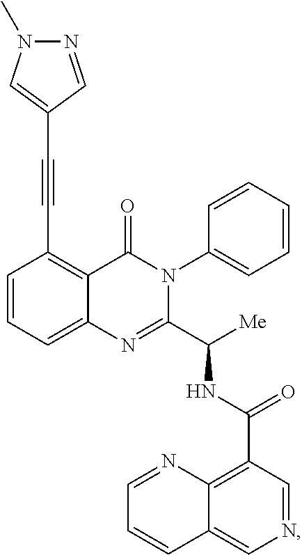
C1(C#CC2=CN(C)N=C2)=C2C(=CC=C1)N=C(C([Me])NC(C1=C3C(=CN=C1)C=CC=N3)=O)N(C1=CC=CC=C1)C2=O
